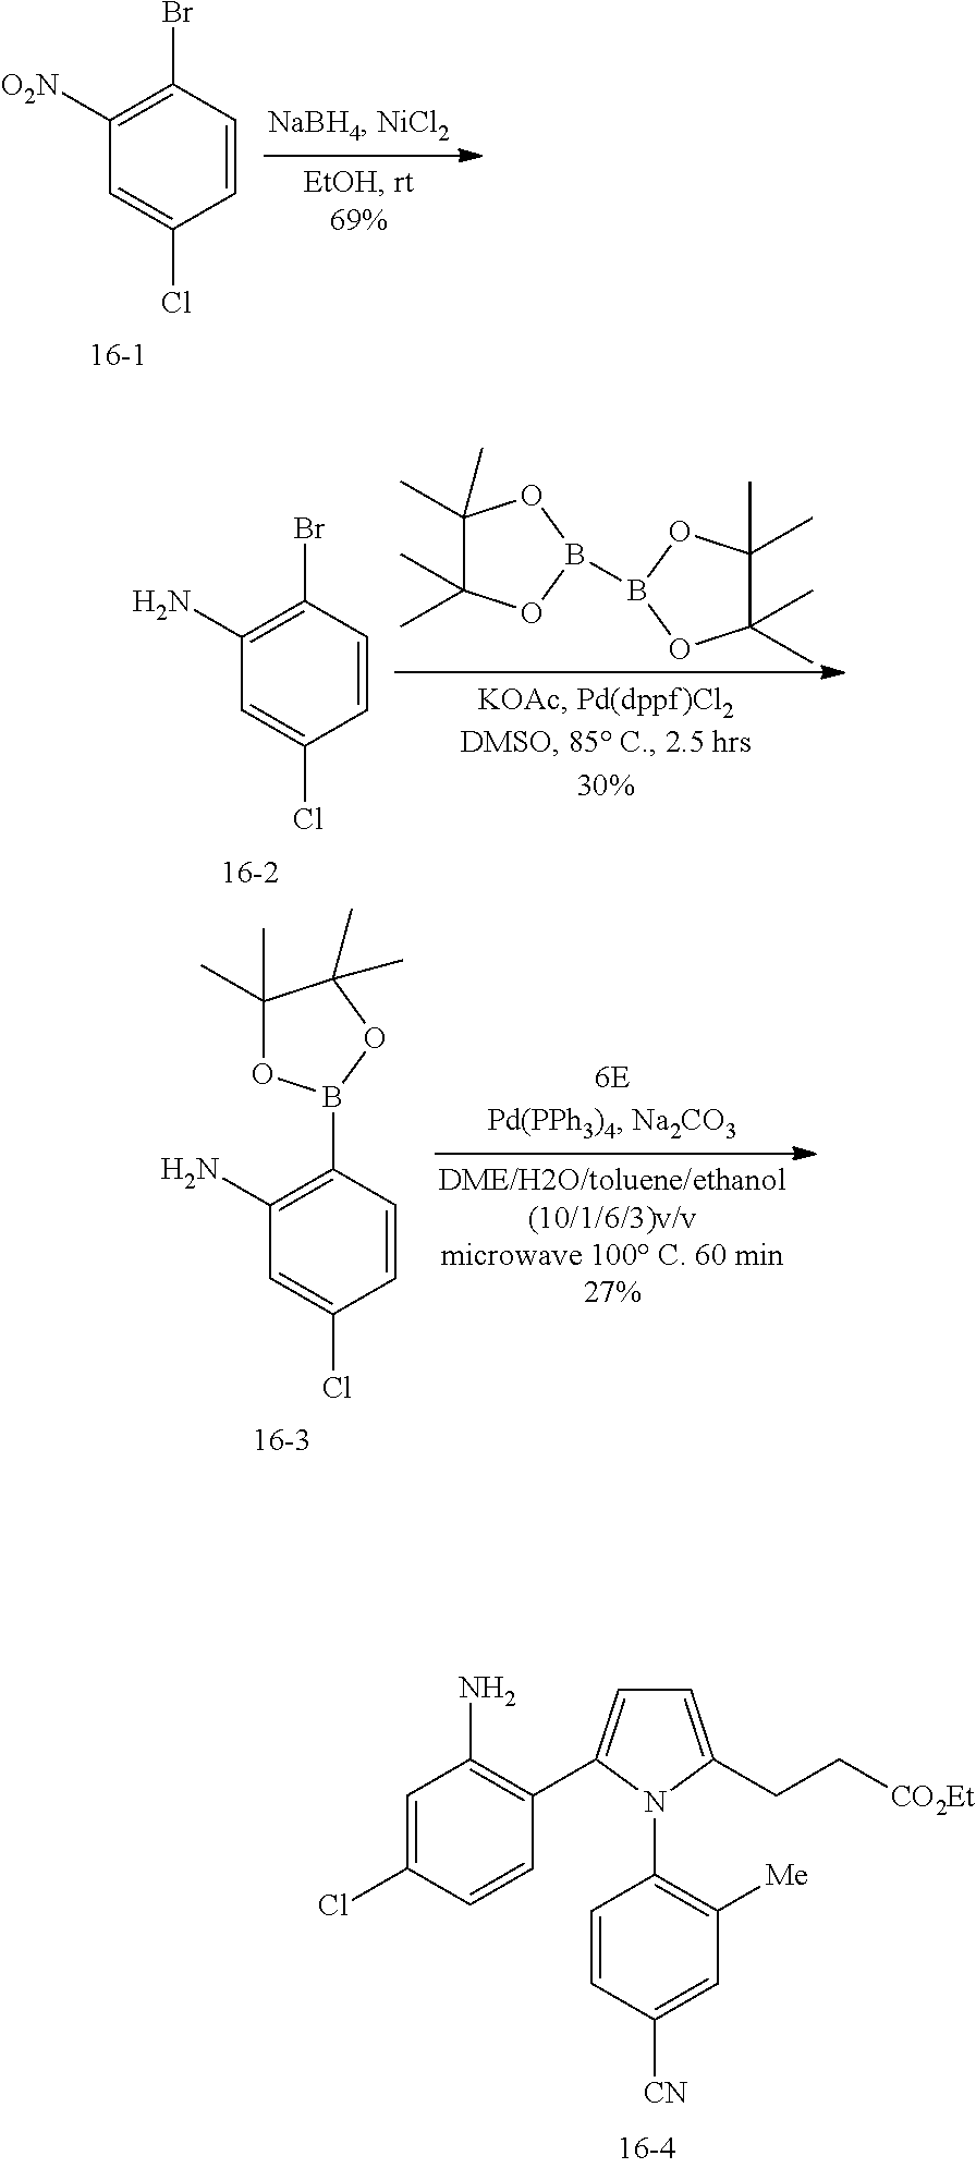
C1=CC(Br)=C([O2N])C=C1Cl.C1(C)(C)C(C)(C)OB(B2OC(C)(C)C(C)(C)O2)O1.C1=CC(Br)=C(N)C=C1Cl.C1=CC(B2OC(C)(C)C(C)(C)O2)=C(N)C=C1Cl.C1=CC([CN])=CC([Me])=C1N1C(CC[CO2Et])=CC=C1C1=C(N)C=C(Cl)C=C1
